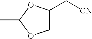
CC1OCC(C[CN])O1
